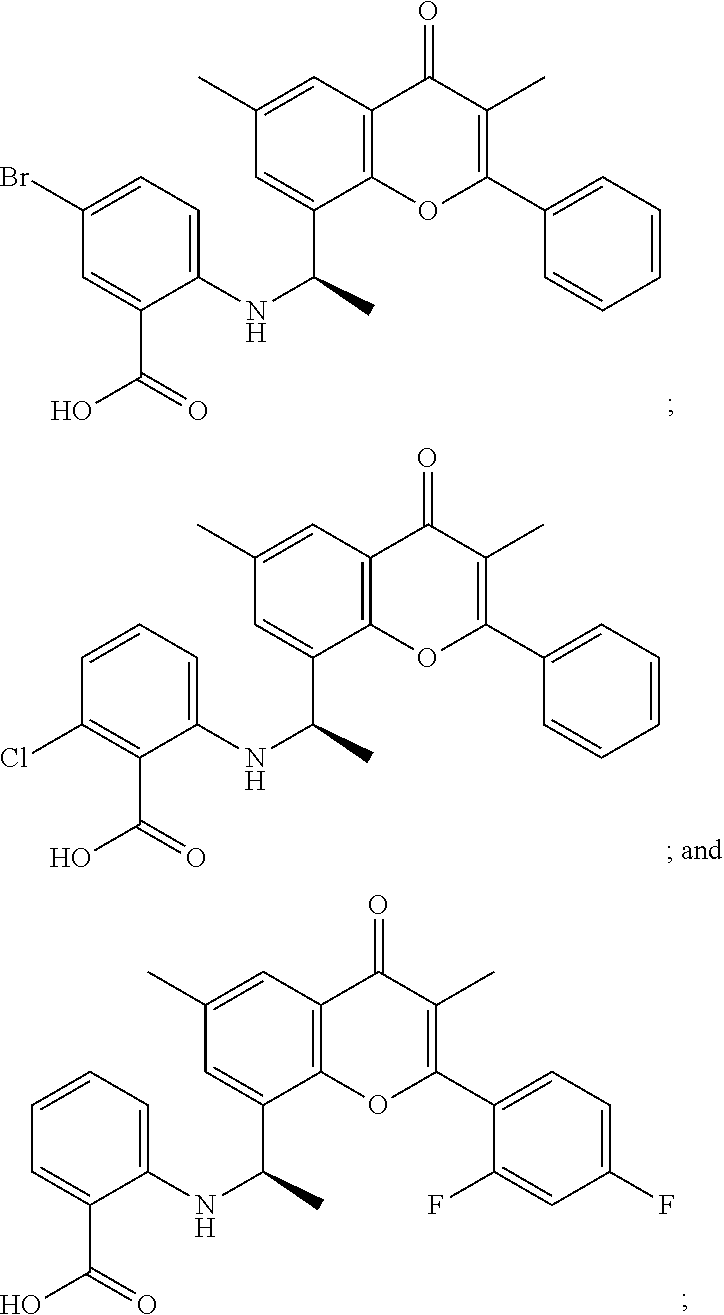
C1=C(C(NC2=CC=C(Br)C=C2C(O)=O)C)C2=C(C=C1C)C(=O)C(C)=C(C1=CC=CC=C1)O2.C1=CC=C(NC(C2=CC(C)=CC3=C2OC(C2=CC=CC=C2)=C(C)C3=O)C)C(C(=O)O)=C1Cl.C1=CC=C(NC(C2=CC(C)=CC3=C2OC(C2=CC=C(F)C=C2F)=C(C)C3=O)C)C(C(=O)O)=C1
